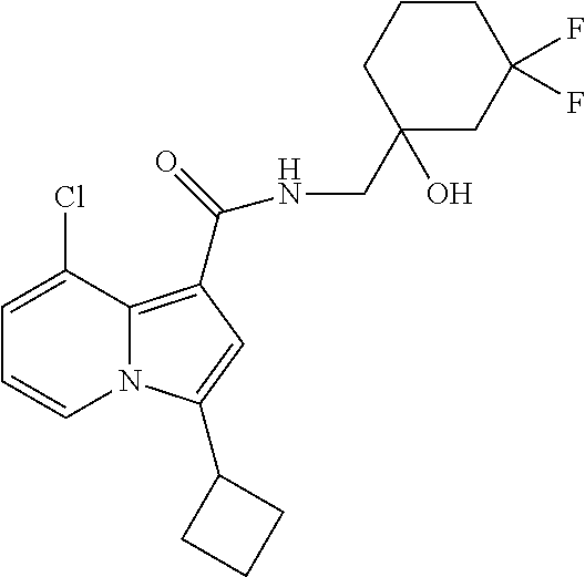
C1=C(Cl)C2=C(C(NCC3(O)CC(F)(F)CCC3)=O)C=C(C3CCC3)N2C=C1
